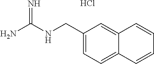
NC(NCC1=CC=C2C(=C1)C=CC=C2)=N.Cl
